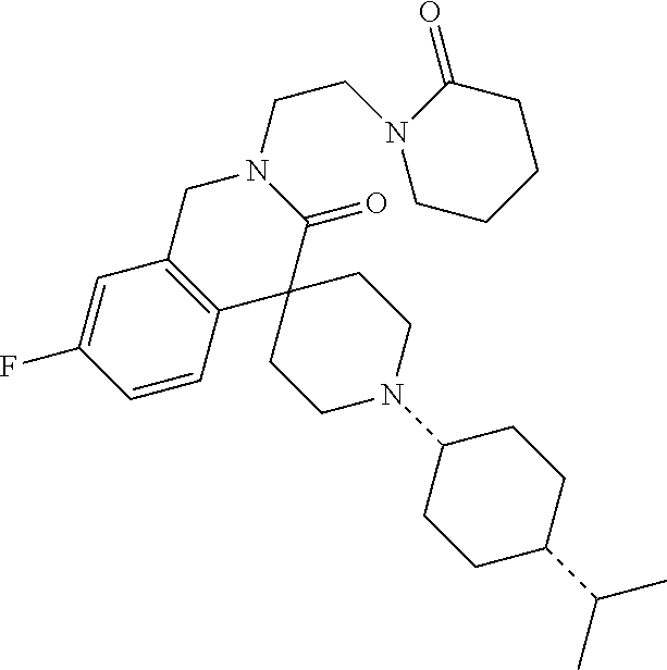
C1C2=C(C3(C(=O)N1CCN1CCCCC1=O)CCN(C1CCC(C(C)C)CC1)CC3)C=CC(F)=C2
